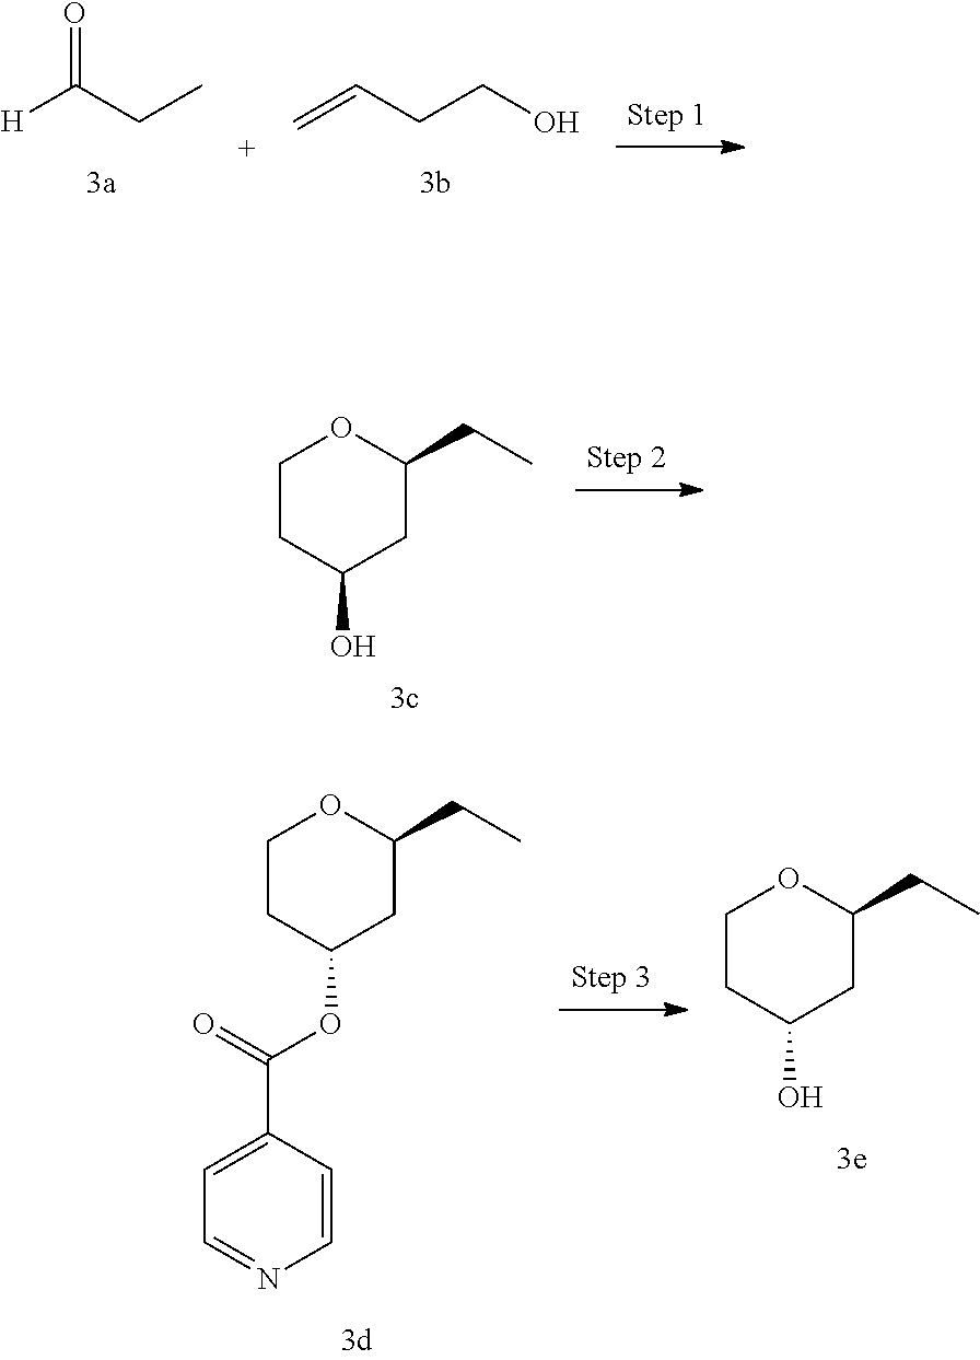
C=CCCO.O=C(CC)[H].C1OC(CC)CC(O)C1.C1OC(CC)CC(O)C1.C1OC(CC)CC(OC(C2=CC=NC=C2)=O)C1
